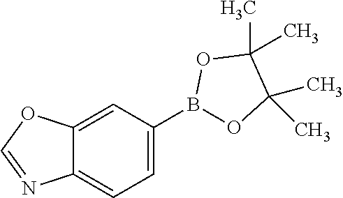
C1=C(B2OC(C)(C)C(C)(C)O2)C=C2C(=C1)N=CO2
